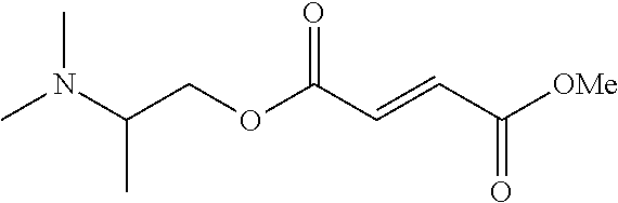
[OMe]C(C=CC(OCC(N(C)C)C)=O)=O
